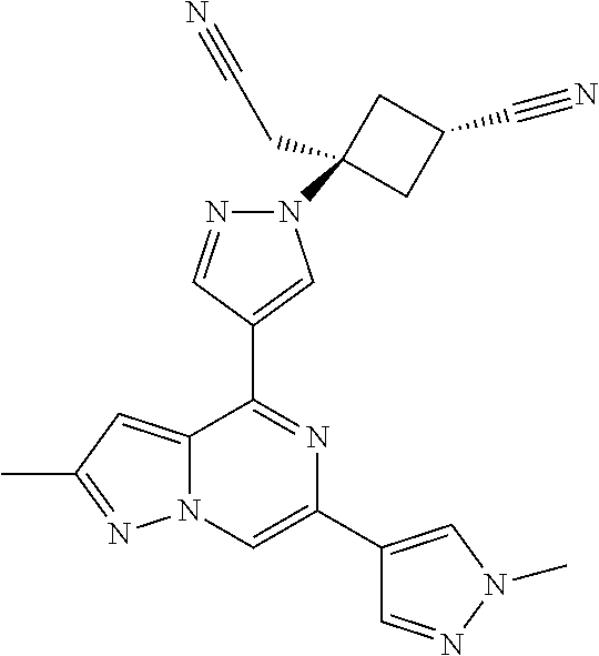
C1(C2=NC(C3=CN(C)N=C3)=CN3C2=CC(C)=N3)=CN(C2(CC#N)CC(C#N)C2)N=C1
